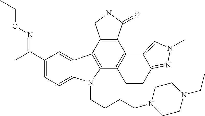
C1(C(C)=NOCC)=CC=C2C(=C1)C1=C(N2CCCCN2CCN(CC)CC2)C2=C(C3=C1CNC3=O)C1=CN(C)N=C1CC2
